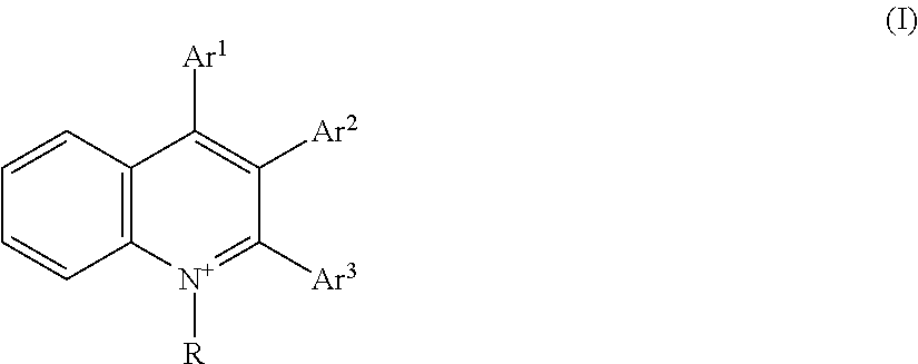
C12=C([N+]([R])=C([Ar3])C([Ar2])=C1[Ar1])C=CC=C2
